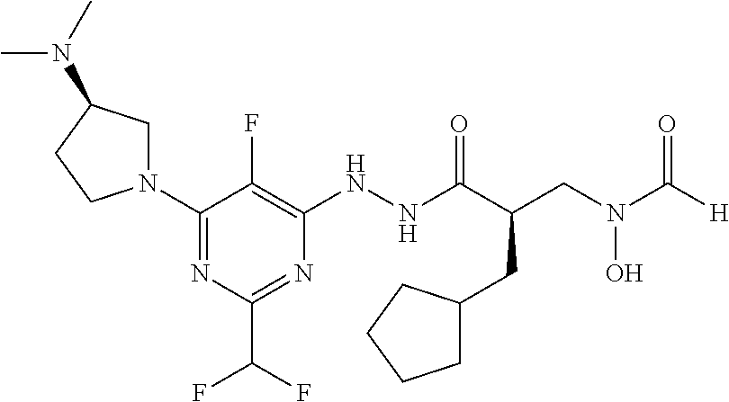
C1(N2CC(N(C)C)CC2)=NC(C(F)F)=NC(NNC(C(CN(C([H])=O)O)CC2CCCC2)=O)=C1F
